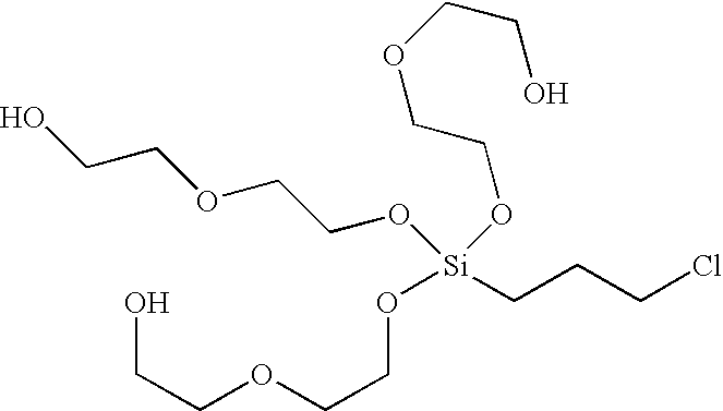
O(CCO[Si](OCCOCCO)(CCCCl)OCCOCCO)CCO
